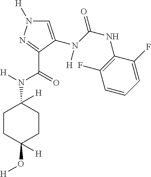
C1=C(N(C(=O)NC2=C(F)C=CC=C2F)[H])C(C(=O)N([H])C2([H])CCC(O[H])([H])CC2)=NN1[H]
